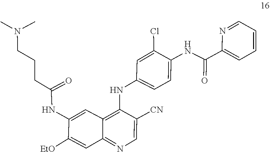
C(CC(=O)NC1=CC2=C(NC3=CC=C(NC(C4=CC=CC=N4)=O)C(Cl)=C3)C([CN])=CN=C2C=C1[EtO])CN(C)C
